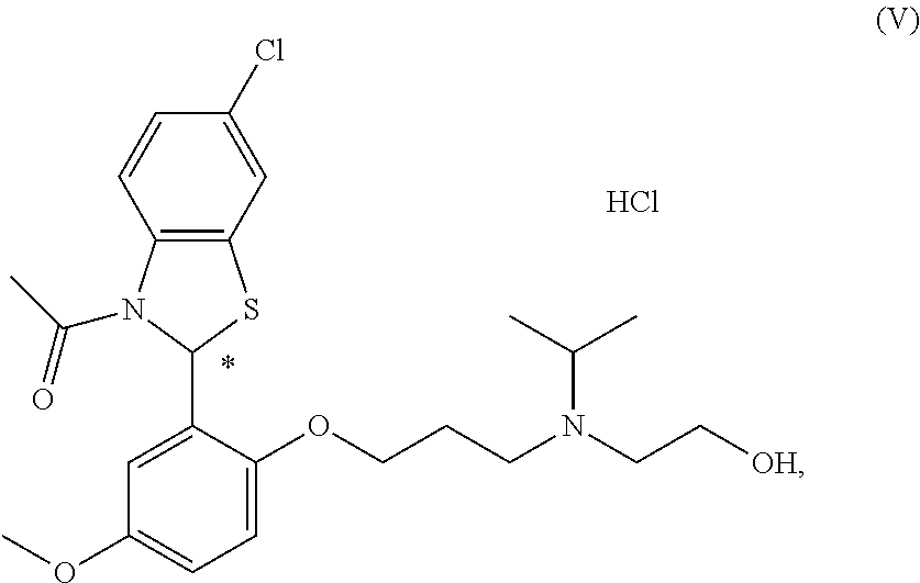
C12=C(C=C(Cl)C=C1)SC(C1=CC(OC)=CC=C1OCCCN(CC[OH])C(C)C)N2C(C)=O.Cl
